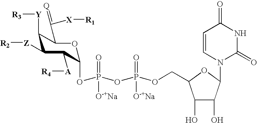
C1([Z][R2])C([Y][R3])C(C([X][R1])=[Q])OC(OP(OP(OCC2C(O)C(O)C(N3C(=O)NC(=O)C=C3)O2)(=O)[O-+Na])(=O)[O-+Na])C1[A][R4]
